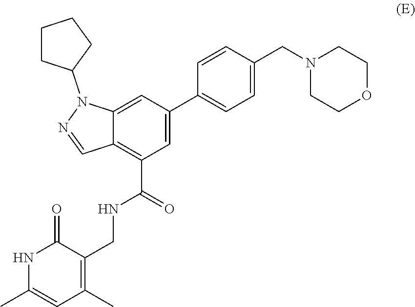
C12=CC(C3=CC=C(CN4CCOCC4)C=C3)=CC(C(NCC3=C(C)C=C(C)NC3=O)=O)=C1C=NN2C1CCCC1
